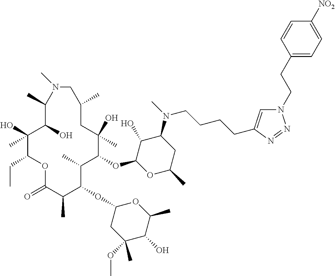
C1(O)C(OC2C(C)C(OC3CC(OC)(C)C(O)C(C)O3)C(C)C(=O)OC(CC)C(O)(C)C(O)C(C)N(C)CC(C)CC2(O)C)OC(C)CC1N(C)CCCCC1=CN(CCC2=CC=C([NO2])C=C2)N=N1
